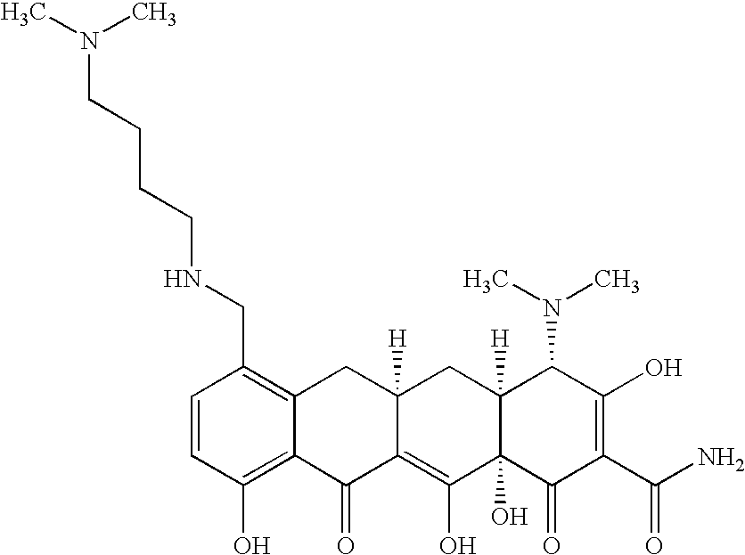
C1=CC(O)=C2C(=C1CNCCCCN(C)C)CC1([H])C(=C(O)C3(O)C([H])(C1)C(N(C)C)C(O)=C(C(N)=O)C3=O)C2=O
